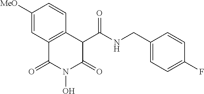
C1([MeO])=CC2=C(C=C1)C(C(NCC1=CC=C(F)C=C1)=O)C(=O)N(O)C2=O
